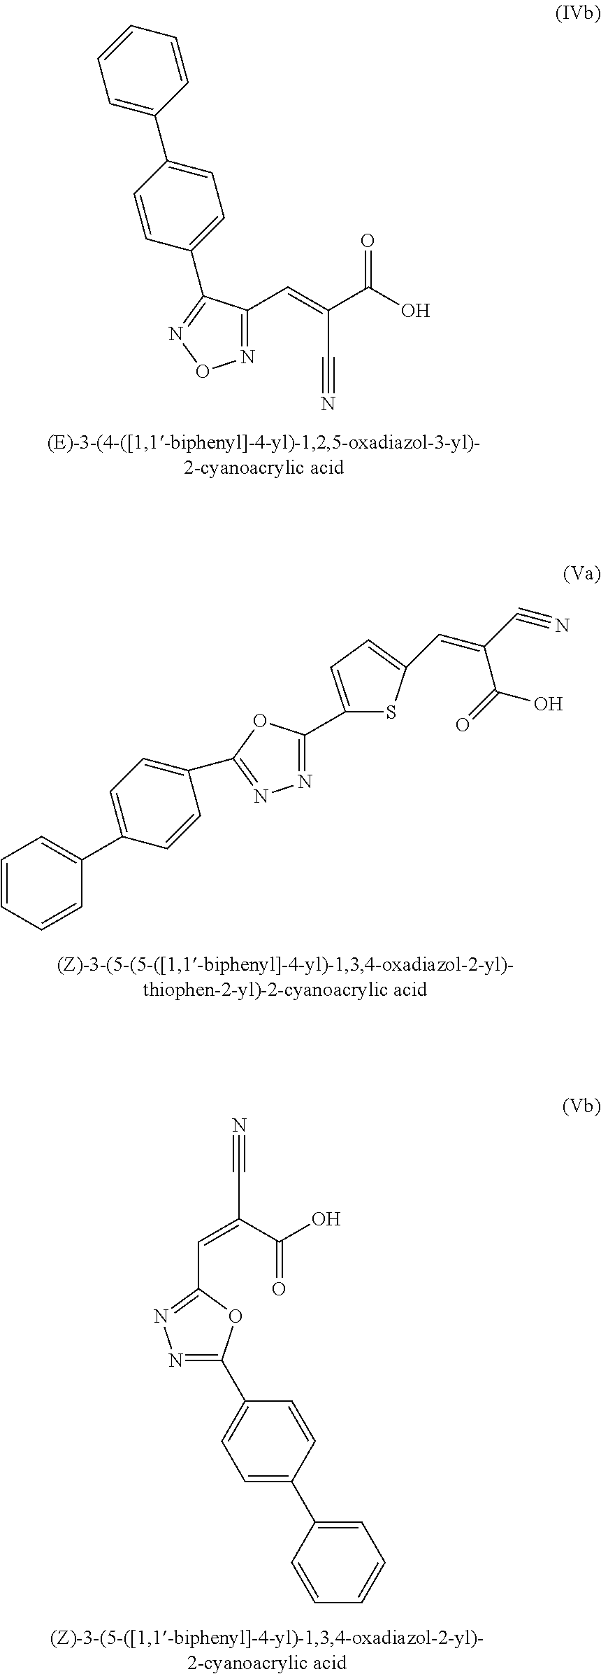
N1=C(C=C(C(O)=O)C#N)C(C2=CC=C(C3=CC=CC=C3)C=C2)=NO1.N1=C(C2=CC=C(C=C(C#N)C(=O)O)S2)OC(C2=CC=C(C3=CC=CC=C3)C=C2)=N1.C(=C(C(O)=O)C#N)C1=NN=C(C2=CC=C(C3=CC=CC=C3)C=C2)O1
